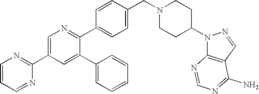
N1=C(C2=CC=C(CN3CCC(N4C5=C(C=N4)C(N)=NC=N5)CC3)C=C2)C(C2=CC=CC=C2)=CC(C2=NC=CC=N2)=C1
